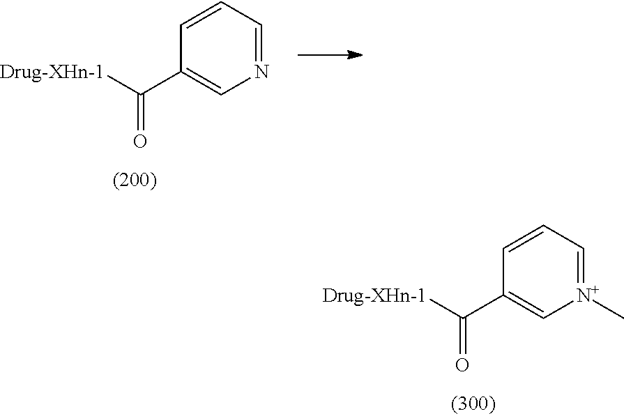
[N+]1(C)=CC=CC(C([Drug-XHn-1])=O)=C1.N1=CC=CC(C([Drug-XHn-1])=O)=C1
